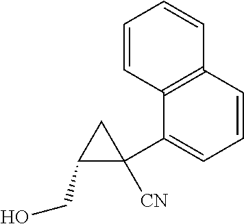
C1=CC2=C(C(C3([CN])CC3CO)=C1)C=CC=C2
